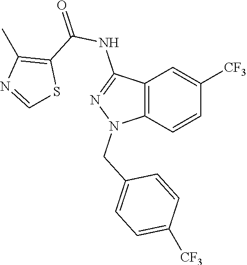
C12=C(C=CC([CF3])=C1)N(CC1=CC=C([CF3])C=C1)N=C2NC(=O)C1=C(C)N=CS1
